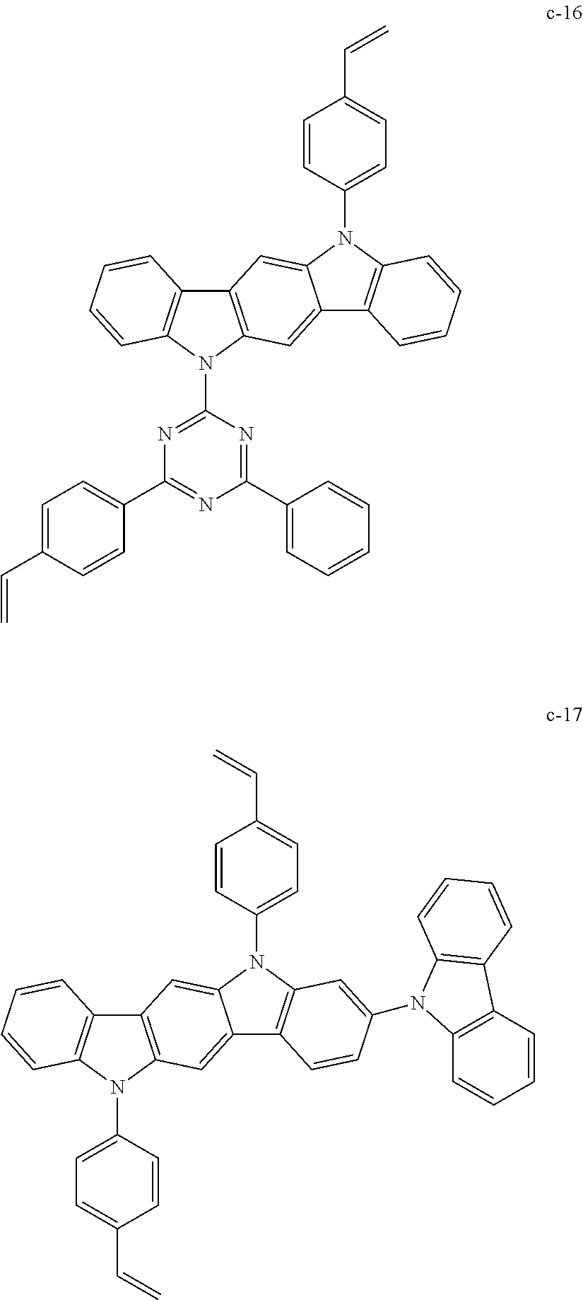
C12=C(N(C3=NC(C4=CC=C(C=C)C=C4)=NC(C4=CC=CC=C4)=N3)C3=C1C=CC=C3)C=C1C(=C2)N(C2=CC=C(C=C)C=C2)C2=C1C=CC=C2.C12=CC3=C(C=C1N(C1=CC=C(C=C)C=C1)C1=C2C=CC(N2C4=C(C=CC=C4)C4=C2C=CC=C4)=C1)C1=C(N3C2=CC=C(C=C)C=C2)C=CC=C1
